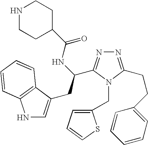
N1=C(CCC2=CC=CC=C2)N(CC2=CC=CS2)C(C(CC2=CNC3=C2C=CC=C3)NC(=O)C2CCNCC2)=N1
